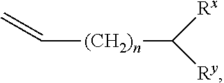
C([(CH2)n]C([Rx])[Ry])=C
